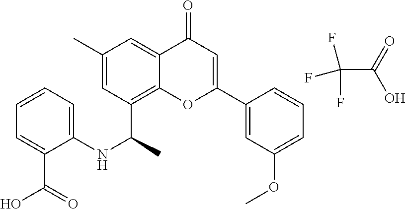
C1=C(C2=CC(OC)=CC=C2)OC2=C(C(NC3=CC=CC=C3C(=O)O)C)C=C(C)C=C2C1=O.FC(F)(C(=O)O)F
